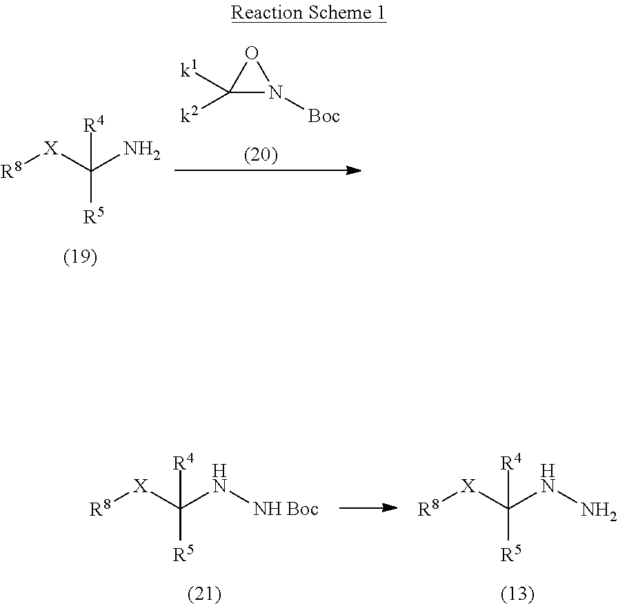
C1([k2])([k1])N([Boc])O1.[R8][X]C(N)([R5])[R4].[R8][X]C(N[NH Boc])([R5])[R4].[R8][X]C(NN)([R5])[R4]
